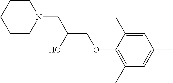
C1CN(CC(COC2=C(C)C=C(C)C=C2C)O)CCC1
